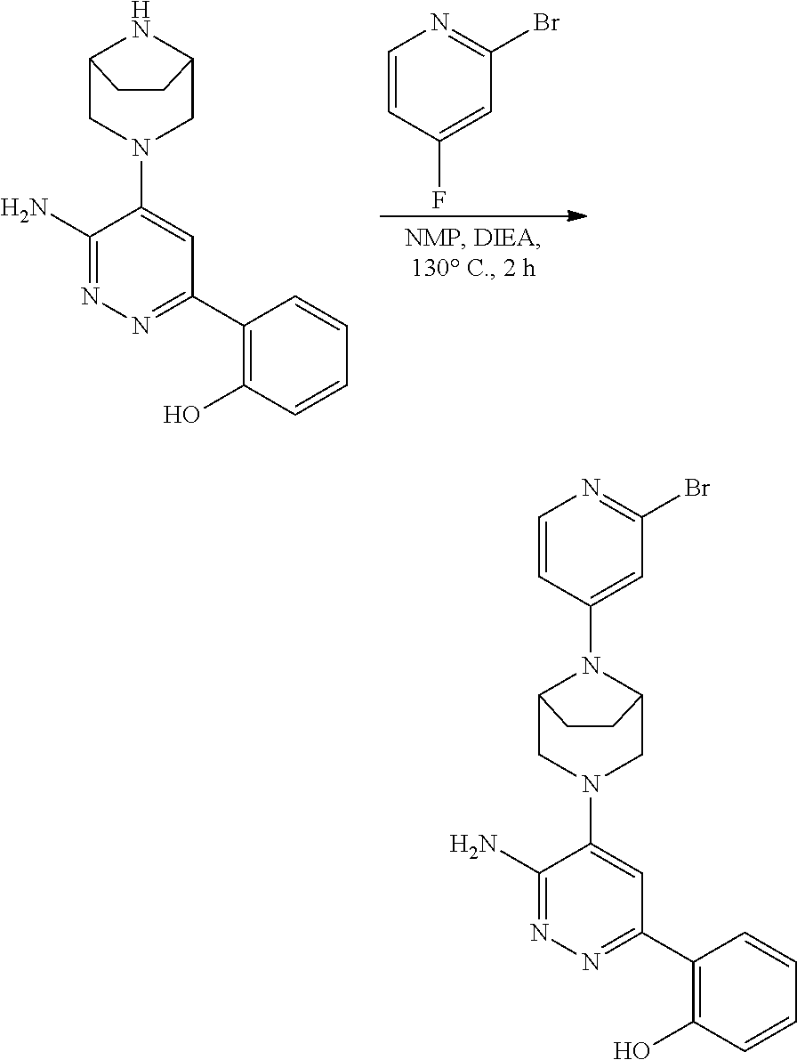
C1=CC(F)=CC(Br)=N1.C12CN(C3=CC(C4=C(O)C=CC=C4)=NN=C3N)CC(N1)CC2.C12CN(C3=CC(C4=C(O)C=CC=C4)=NN=C3N)CC(N1C1=CC(Br)=NC=C1)CC2
